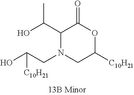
C1(C(O)C)N(CC(O)[C10H21])CC([C10H21])OC1=O
